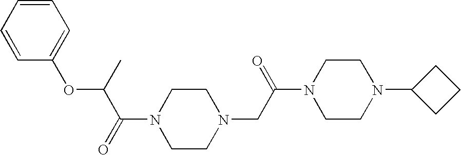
CC(OC1=CC=CC=C1)C(=O)N1CCN(CC(N2CCN(C3CCC3)CC2)=O)CC1
